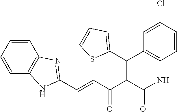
C1=CC=CC2=C1N=C(C=CC(C1=C(C3=CC=CS3)C3=C(NC1=O)C=CC(Cl)=C3)=O)N2
